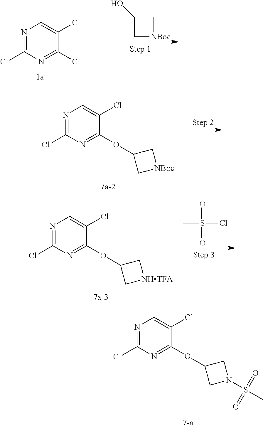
N1=C(Cl)N=C(OC2CN(S(C)(=O)=O)C2)C(Cl)=C1.N1=C(Cl)N=C(Cl)C(Cl)=C1.C1(O)C[NBoc]C1.N1=C(Cl)N=C(OC2C[NBoc]C2)C(Cl)=C1.CS(=O)(=O)Cl.N1=C(Cl)N=C(OC2C[NHTFA]C2)C(Cl)=C1
